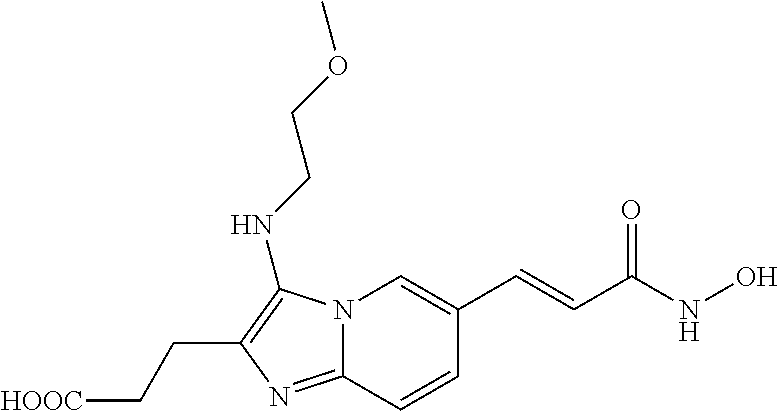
N12C(=NC(CC[HOOC])=C1NCCOC)C=CC(C=CC(NO)=O)=C2
